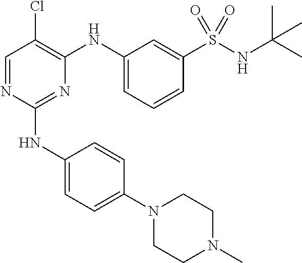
N1(C2=CC=C(NC3=NC(NC4=CC=CC(S(NC(C)(C)C)(=O)=O)=C4)=C(Cl)C=N3)C=C2)CCN(C)CC1
